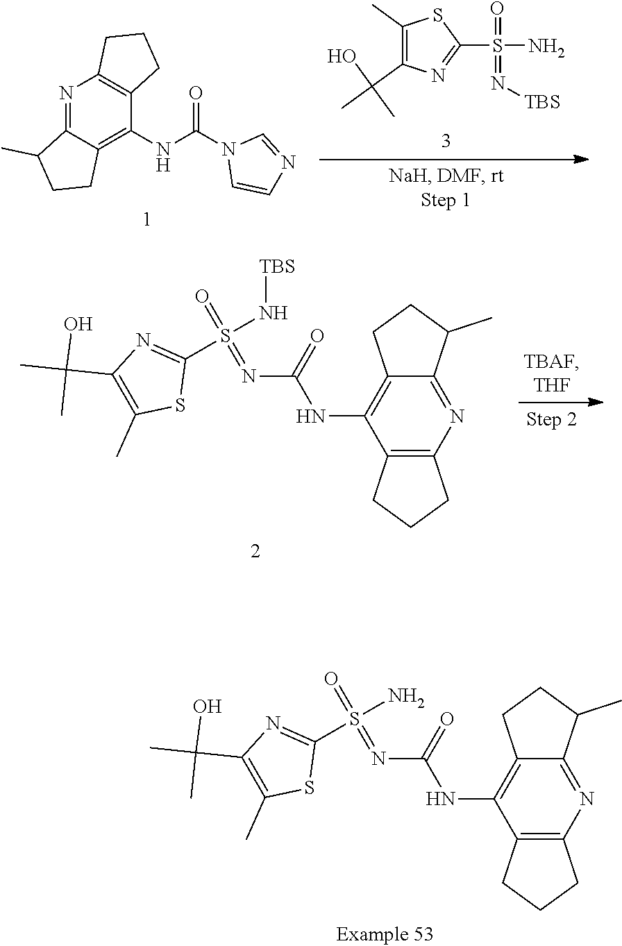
N1=C2C(=C(NC(N3C=CN=C3)=O)C3=C1CCC3)CCC2C.C1(C)=C(C(C)(O)C)N=C(S(N)(=O)=N[TBS])S1.C12=C(NC(N=S(=O)(C3=NC(C(C)(O)C)=C(C)S3)N[TBS])=O)C3=C(N=C1C(C)CC2)CCC3.C12=C(NC(N=S(=O)(C3=NC(C(C)(O)C)=C(C)S3)N)=O)C3=C(N=C1C(C)CC2)CCC3
